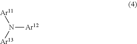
N([Ar12])([Ar13])[Ar11]
